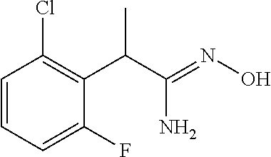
NC(=NO)C(C1=C(Cl)C=CC=C1F)C
